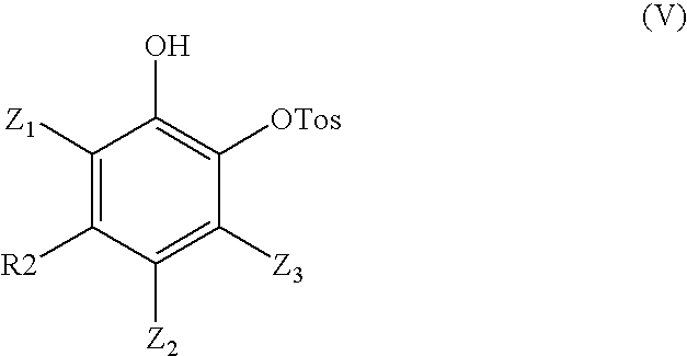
C1([Z1])=C([R2])C([Z2])=C([Z3])C([OTos])=C1O
